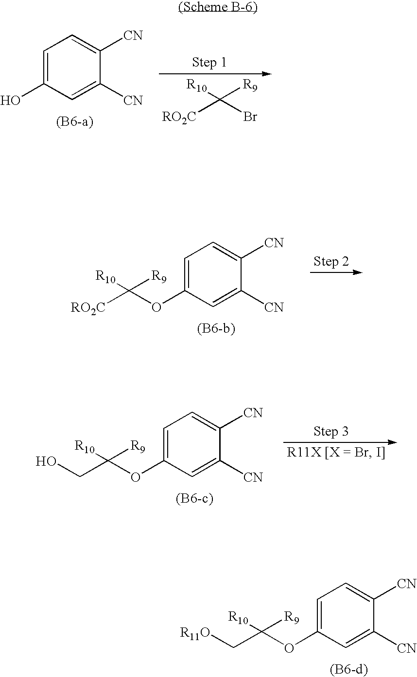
C1=C(O)C=C([CN])C([CN])=C1.[R10]C([R9])([RO2C])Br.C1=C(OC([R10])([R9])[RO2C])C=C([CN])C([CN])=C1.C1=C(OC([R10])([R9])CO)C=C([CN])C([CN])=C1.C1=C(OC([R10])([R9])C[R11O])C=C([CN])C([CN])=C1
